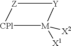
[CPl]1[Z][Y][M]1([X2])[X1]
